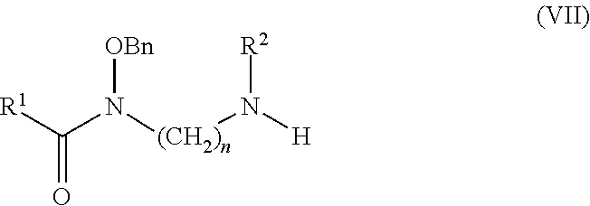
[R1]C(N([(CH2)n]N([H])[R2])[OBn])=O
